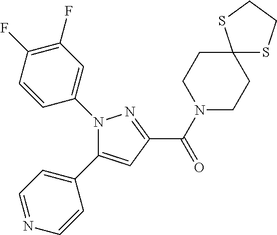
C(=O)(C1=NN(C2=CC(F)=C(F)C=C2)C(C2=CC=NC=C2)=C1)N1CCC2(CC1)SCCS2
